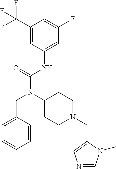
C1(C(F)(F)F)=CC(NC(N(C2CCN(CC3=CN=CN3C)CC2)CC2=CC=CC=C2)=O)=CC(F)=C1
